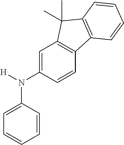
C1=CC(N([H])C2=CC3=C(C=C2)C2=C(C3(C)C)C=CC=C2)=CC=C1
